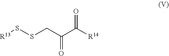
C(C(=O)C(=O)[R14])SS[R13]
